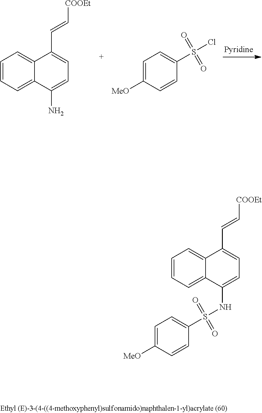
C1=C([MeO])C=CC(S(Cl)(=O)=O)=C1.C1=CC=C2C(=C1)C(N)=CC=C2C=C[COOEt].C1=CC=C2C(=C1)C(NS(C1=CC=C([MeO])C=C1)(=O)=O)=CC=C2C=C[COOEt]
